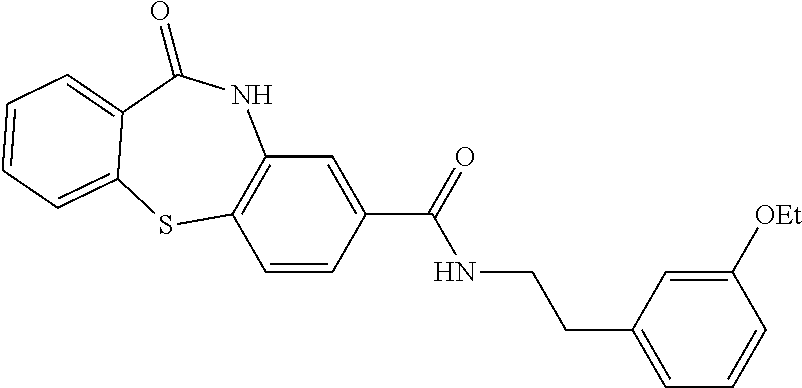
C1=CC(C(=O)NCCC2=CC=CC([OEt])=C2)=CC2=C1SC1=CC=CC=C1C(=O)N2
